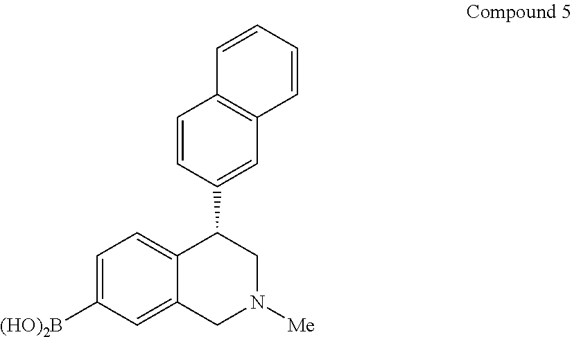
C1=CC2=C(C=C1)C=C(C1C3=CC=C([(HO)2B])C=C3CN([Me])C1)C=C2
